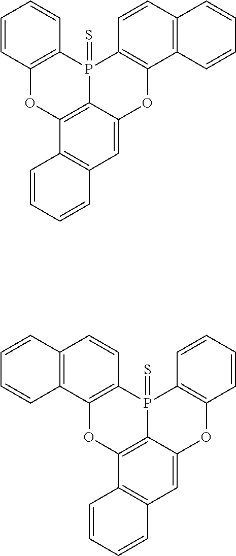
C1=CC2=C(C=C1)P1(=S)C3=C(C4=C(C=C3)C=CC=C4)OC3=CC4=C(C(=C13)O2)C=CC=C4.C12=C(C3=C(C=C1)P1(=S)C4=C(C=CC=C4)OC4=CC5=C(C(=C14)O3)C=CC=C5)C=CC=C2
